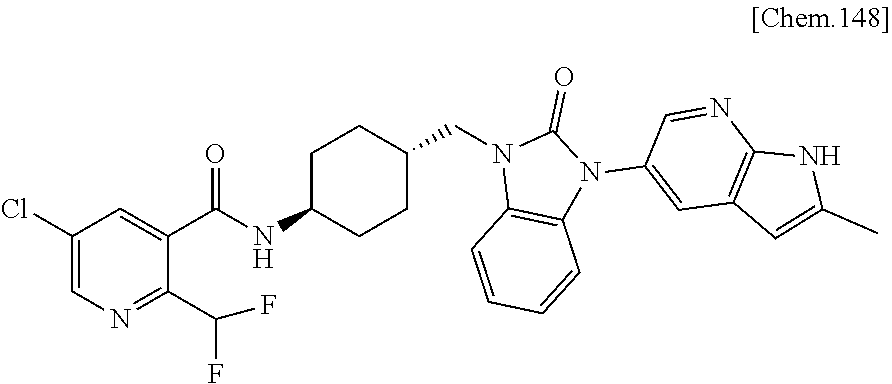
C1(Cl)=CN=C(C(F)F)C(C(NC2CCC(CN3C4=C(N(C5=CC6=C(N=C5)NC(C)=C6)C3=O)C=CC=C4)CC2)=O)=C1
